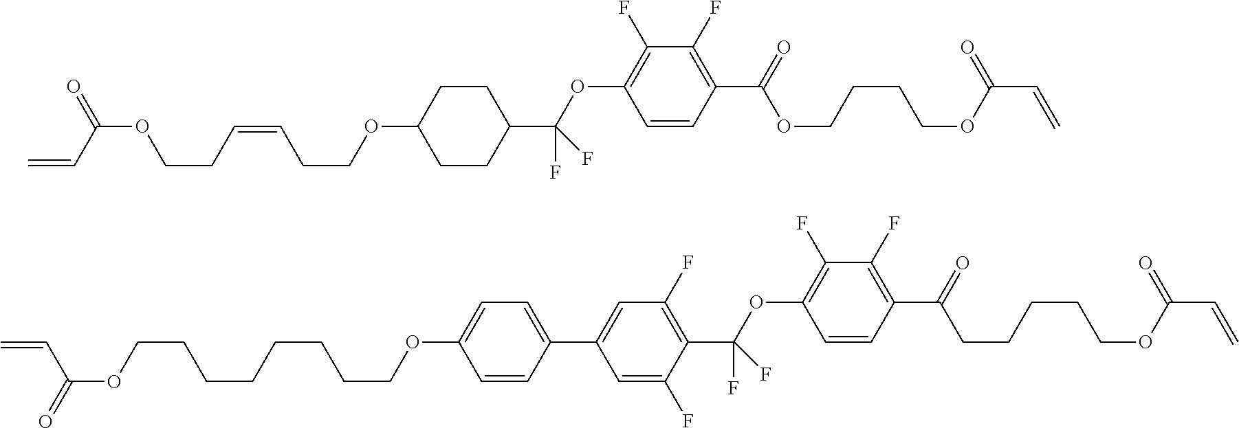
C=CC(OCCC=CCCOC1CCC(C(OC2=C(F)C(F)=C(C(=O)OCCCCOC(C=C)=O)C=C2)(F)F)CC1)=O.C=CC(=O)OCCCCCCCCOC1=CC=C(C2=CC(F)=C(C(F)(OC3=C(F)C(F)=C(C(CCCCCOC(=O)C=C)=O)C=C3)F)C(F)=C2)C=C1
